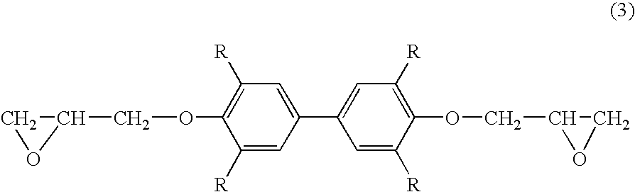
C1([R])=C(OCC2CO2)C([R])=CC(C2=CC([R])=C(OCC3CO3)C([R])=C2)=C1
